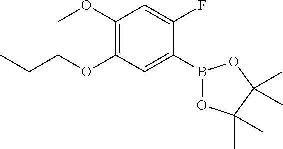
B1(C2=CC(OCCC)=C(OC)C=C2F)OC(C)(C)C(C)(C)O1
